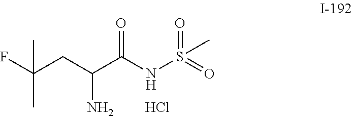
FC(CC(C(NS(=O)(C)=O)=O)N)(C)C.Cl
